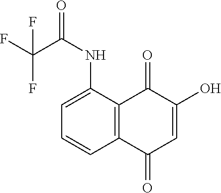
C1=C(NC(=O)C(F)(F)F)C2=C(C=C1)C(=O)C=C(O)C2=O
